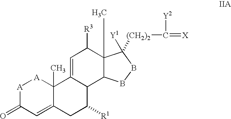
[A]1C(=O)C=C2C(C)([A]1)C1=CC([R3])C3(C)C(C1C([R1])C2)BBC3([Y1])[(CH2)2]C(=[X])[Y2]
